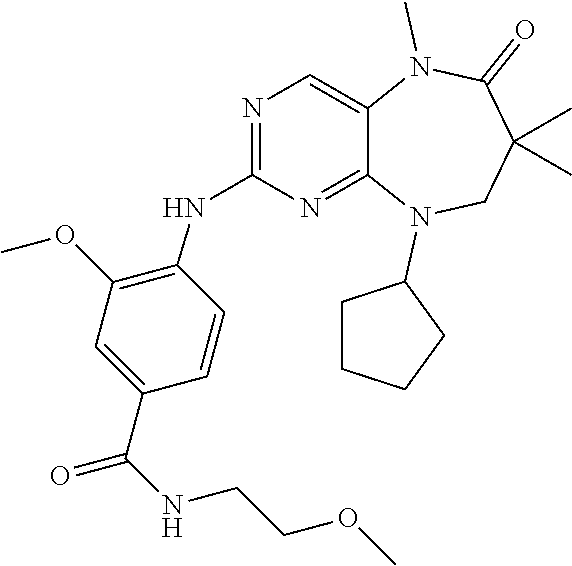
C1=CC(C(NCCOC)=O)=CC(OC)=C1NC1=NC=C2C(=N1)N(C1CCCC1)CC(C)(C)C(=O)N2C
